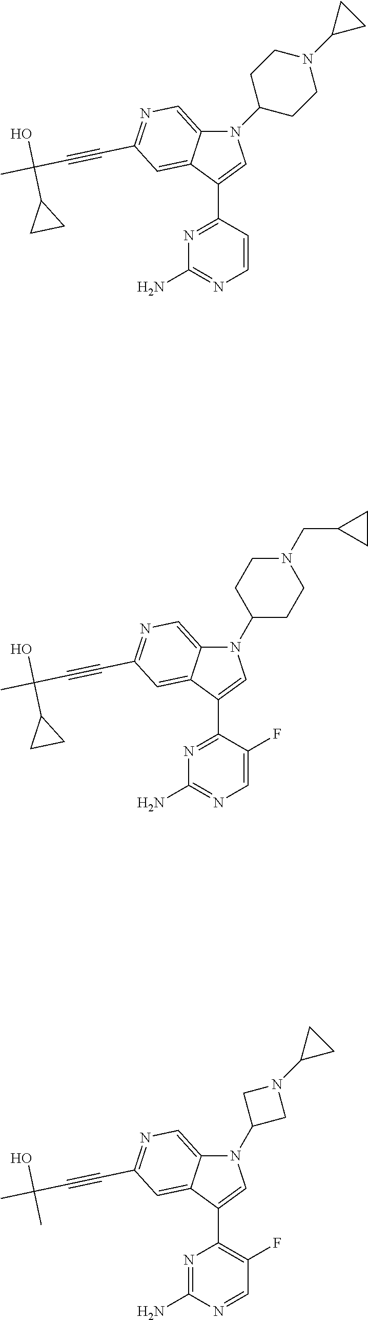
N1(C2CCN(C3CC3)CC2)C2=CN=C(C#CC(C)(O)C3CC3)C=C2C(C2=NC(N)=NC=C2)=C1.N1(C2CCN(CC3CC3)CC2)C2=CN=C(C#CC(C)(O)C3CC3)C=C2C(C2=NC(N)=NC=C2F)=C1.N1(C2CN(C3CC3)C2)C2=CN=C(C#CC(C)(O)C)C=C2C(C2=C(F)C=NC(N)=N2)=C1
